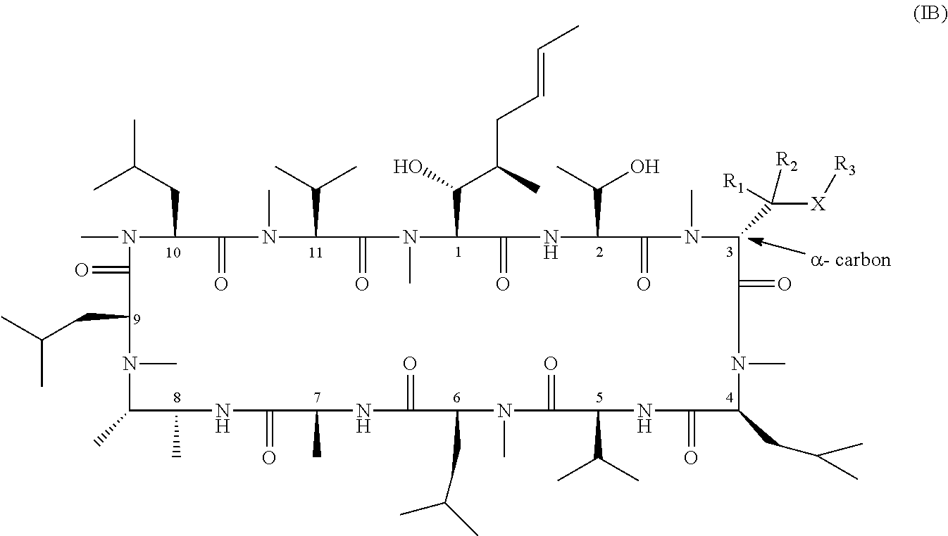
C(C1N(C)C(=O)C(CC(C)C)N(C)C(C)C(C)NC(=O)C(C)NC(=O)C(CC(C)C)N(C)C(=O)C(C(C)C)NC(=O)C(CC(C)C)N(C)C(=O)C(C([X][R3])([R1])[R2])N(C)C(=O)C(C(C)O)NC(=O)C(C(O)C(C)CC=CC)N(C)C(=O)C(C(C)C)N(C)C1=O)C(C)C
